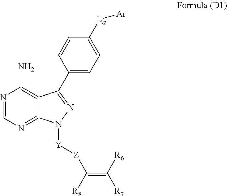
N1=CN=C2C(=C1N)C(C1=CC=C([La][Ar])C=C1)=NN2[Y][Z]C(=C([R6])[R7])[R8]
